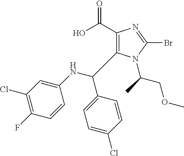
C1(C(=O)O)=C(C(C2=CC=C(Cl)C=C2)NC2=CC(Cl)=C(F)C=C2)N(C(COC)C)C(Br)=N1
